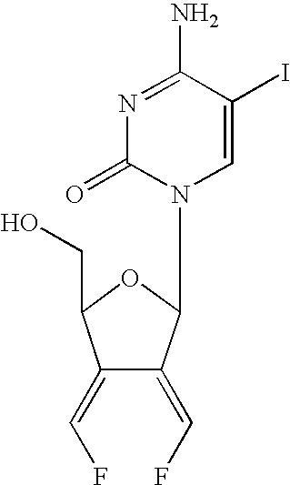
OCC1C(=CF)C(=CF)C(N2C=C(I)C(N)=NC2=O)O1
